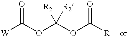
[W]C(OC(OC([R])=O)([R2])[R2])=O
